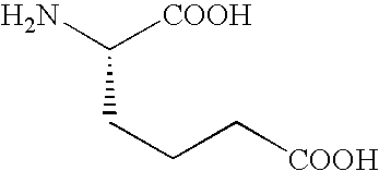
NC([COOH])CCC[COOH]
